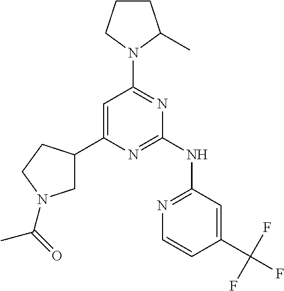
C1CC(C)N(C2=NC(NC3=NC=CC(C(F)(F)F)=C3)=NC(C3CN(C(=O)C)CC3)=C2)C1
